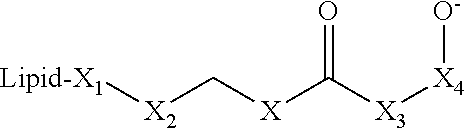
[Lipid-X1][X2]C[X]C([X3][X4][O-])=O
